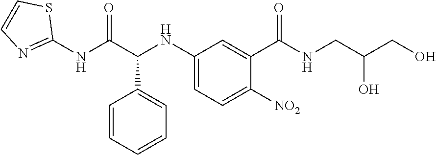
C1(NC(C(C2=CC=CC=C2)NC2=CC=C([NO2])C(C(NCC(CO)O)=O)=C2)=O)=NC=CS1
